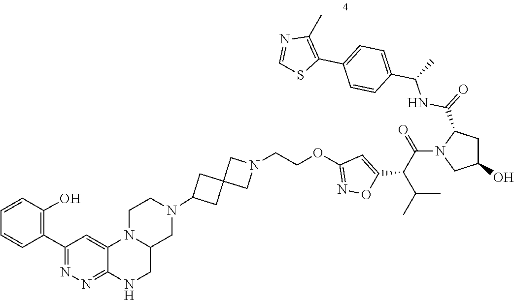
C1(C2=C(O)C=CC=C2)=NN=C2C(=C1)N1C(CN2)CN(C2CC3(CN(CCOC4=NOC(C(C(C)C)C(N5CC(O)CC5C(=O)NC(C)C5=CC=C(C6=C(C)N=CS6)C=C5)=O)=C4)C3)C2)CC1
